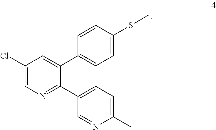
C1(Cl)=CN=C(C2=CC=C(C)N=C2)C(C2=CC=C(SC)C=C2)=C1
